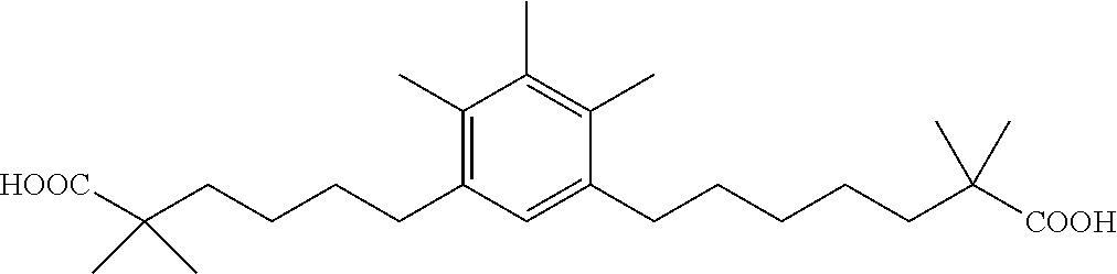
C1(CCCCC(C)(C)[HOOC])=C(C)C(C)=C(C)C(CCCCCC(C)(C)[COOH])=C1
